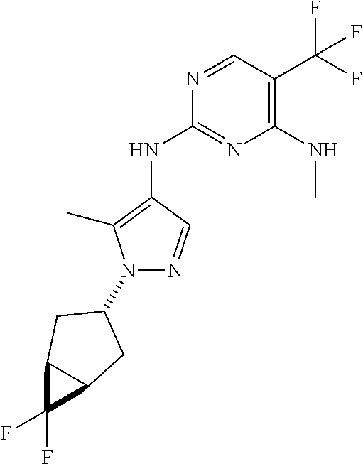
N1=CC(C(F)(F)F)=C(NC)N=C1NC1=C(C)N(C2CC3C(C3(F)F)C2)N=C1
